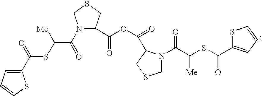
C1(C(SC(C(=O)N2C(C(OC(=O)C3N(C(C(SC(=O)C4=CC=CS4)[Me])=O)CSC3)=O)CSC2)[Me])=O)=CC=CS1
